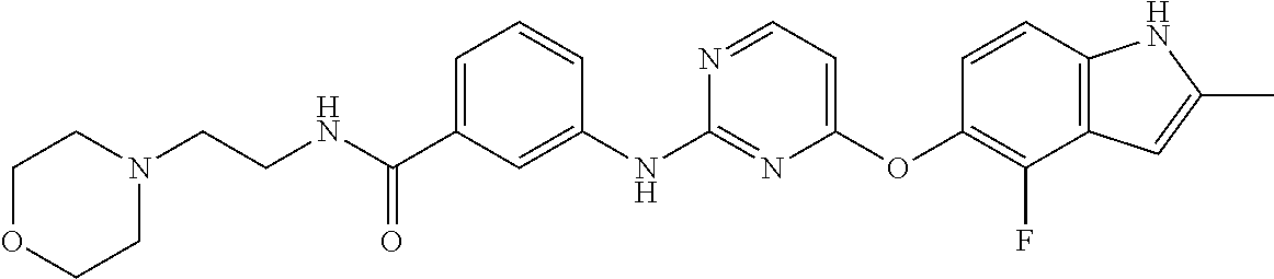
C(C1=CC=CC(NC2=NC(OC3=C(F)C4=C(C=C3)NC(C)=C4)=CC=N2)=C1)(NCCN1CCOCC1)=O
